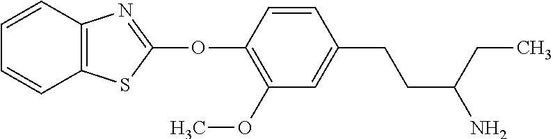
C1(OC2=NC3=C(S2)C=CC=C3)=C(OC)C=C(CCC(N)CC)C=C1
